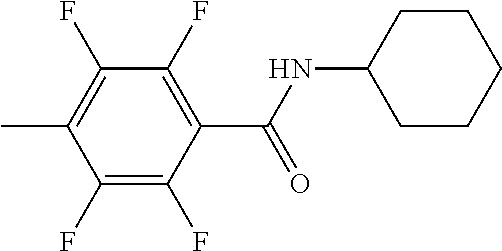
C1(F)=C(F)C(C(=O)NC2CCCCC2)=C(F)C(F)=C1C
